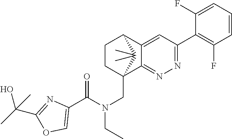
C12=CC(C3=C(F)C=CC=C3F)=NN=C1C1(CN(CC)C(C3=COC(C(C)(O)C)=N3)=O)CCC2C1(C)C
